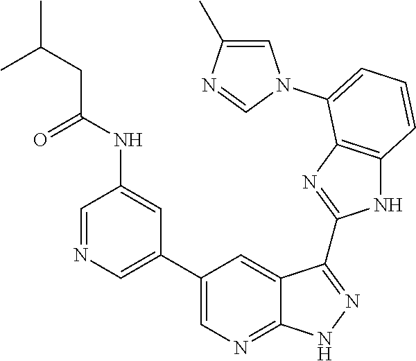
C1=C(C)N=CN1C1=CC=CC2=C1N=C(C1=NNC3=NC=C(C4=CN=CC(NC(CC(C)C)=O)=C4)C=C31)N2
